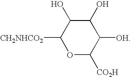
O1C([CO2H])C([OH])C(O)C(O)C1[CH2NHCO2]
